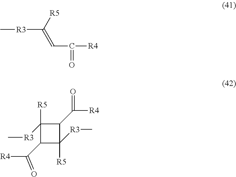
C[R3]C(=CC(=O)[R4])[R5].C1(C([R4])=O)C([R3]C)([R5])C(C([R4])=O)C1([R5])[R3]C
